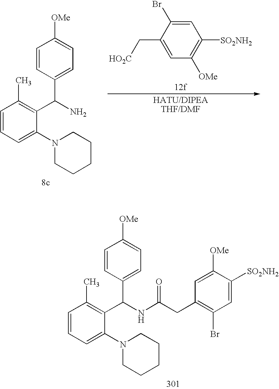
C1=CC=C(N2CCCCC2)C(C(N)C2=CC=C([OMe])C=C2)=C1C.C1(C[HO2C])=CC([OMe])=C([SO2NH2])C=C1Br.C1=CC=C(N2CCCCC2)C(C(NC(CC2=C(Br)C=C([SO2NH2])C([OMe])=C2)=O)C2=CC=C([OMe])C=C2)=C1C
